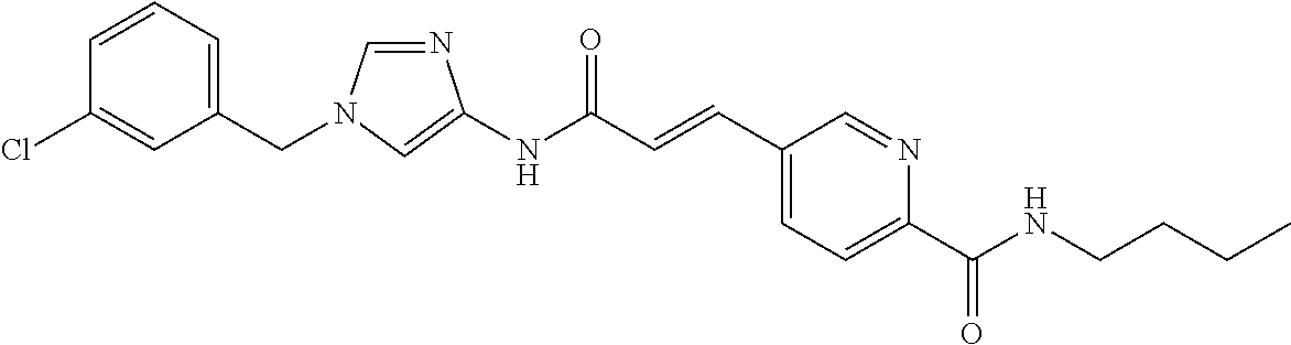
N1=CN(CC2=CC=CC(Cl)=C2)C=C1NC(C=CC1=CC=C(C(NCCCC)=O)N=C1)=O
